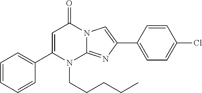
C1(C2=CC=CC=C2)=CC(=O)N2C(=NC(C3=CC=C(Cl)C=C3)=C2)N1CCCCC
